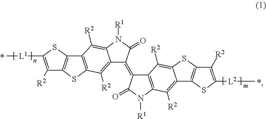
C1([R2])=C([L1]C)SC2=C1SC1=C2C([R2])=C2C(=C1[R2])C(=C1C3=C(N([R1])C1=O)C([R2])=C1C(=C3[R2])SC3=C1SC([L2]C)=C3[R2])C(=O)N2[R1]
